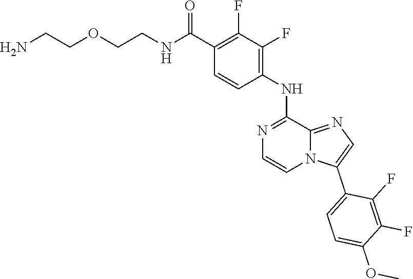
C1(F)=C(C(NCCOCCN)=O)C=CC(NC2=NC=CN3C2=NC=C3C2=CC=C(OC)C(F)=C2F)=C1F
